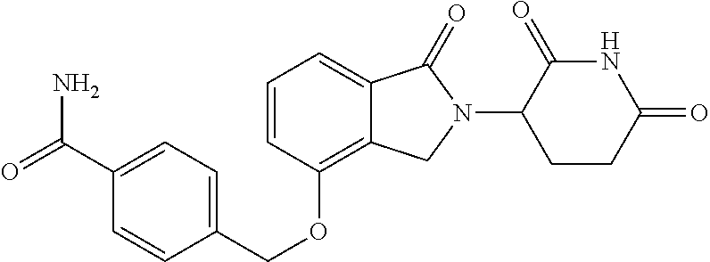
C(OC1=C2C(=CC=C1)C(=O)N(C1C(=O)NC(=O)CC1)C2)C1=CC=C(C(N)=O)C=C1
